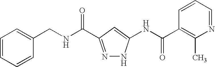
C1=CC=CC(CNC(=O)C2=NNC(NC(C3=C(C)N=CC=C3)=O)=C2)=C1
